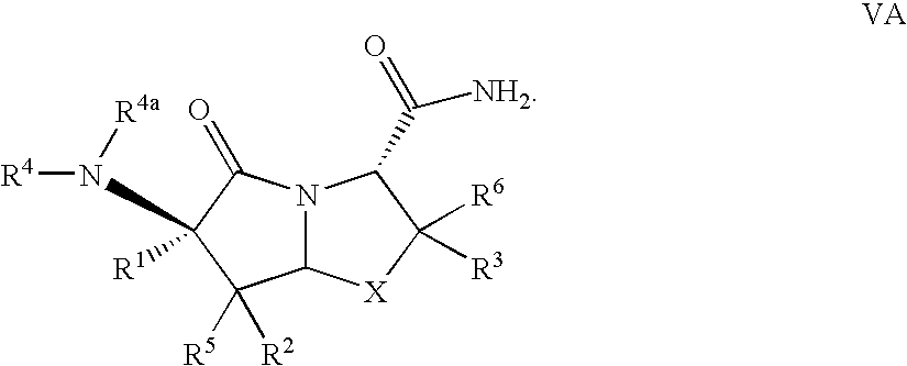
N12C([X]C([R6])([R3])C1C(=O)[NH2])C([R5])([R2])C([R1])(N([R4a])[R4])C2=O
